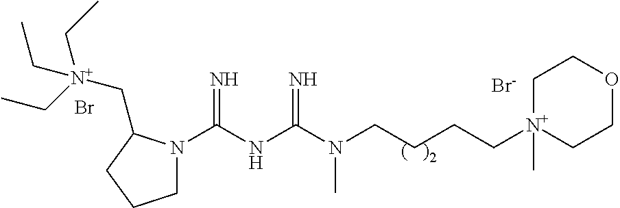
[Br-].C(NC(N(CCCC[N+]1(C)CCOCC1)C)=N)(=N)N1CCCC1C[N+](CC)(CC)CC.Br
